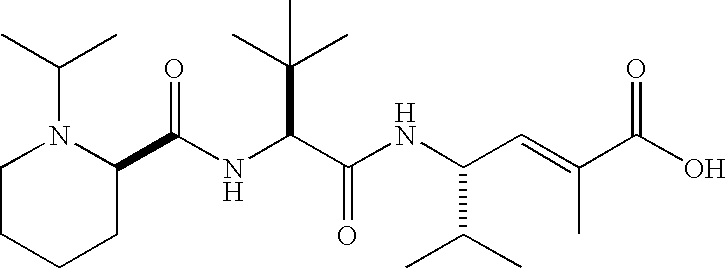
N(C(C(NC(C(C)C)C=C(C)C(O)=O)=O)C(C)(C)C)C(C1N(C(C)C)CCCC1)=O
